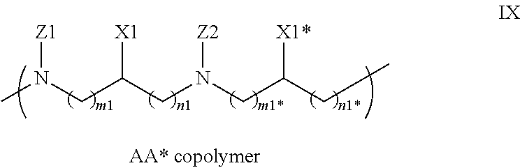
C(C(CN(CC(CC)[X1*])[Z2])[X1])N(C)[Z1]
